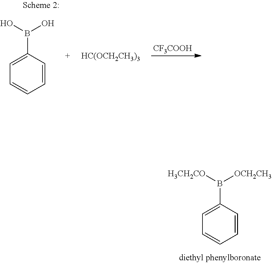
C1=C(B([H3CH2CO])[OCH2CH3])C=CC=C1.[CF3COOH].C1=C(B(O)O)C=CC=C1.[HC(OCH2CH3)3]
